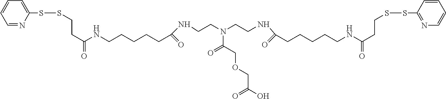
C1=NC(SSCCC(=O)NCCCCCC(NCCN(CCNC(CCCCCNC(CCSSC2=NC=CC=C2)=O)=O)C(=O)COCC(=O)O)=O)=CC=C1
